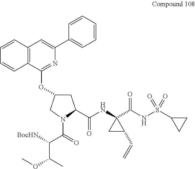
C1C(OC2=NC(C3=CC=CC=C3)=CC3=C2C=CC=C3)CN(C(=O)C([BocHN])C(C)OC)C1C(NC1(C(NS(C2CC2)(=O)=O)=O)CC1C=C)=O
